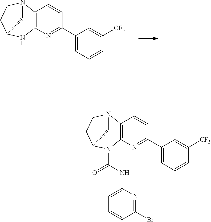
C12=C(N=C(C3=CC=CC([CF3])=C3)C=C1)NC1CCN2C1.C12=C(N=C(C3=CC=CC([CF3])=C3)C=C1)N(C(NC1=CC=CC(Br)=N1)=O)C1CCN2C1
